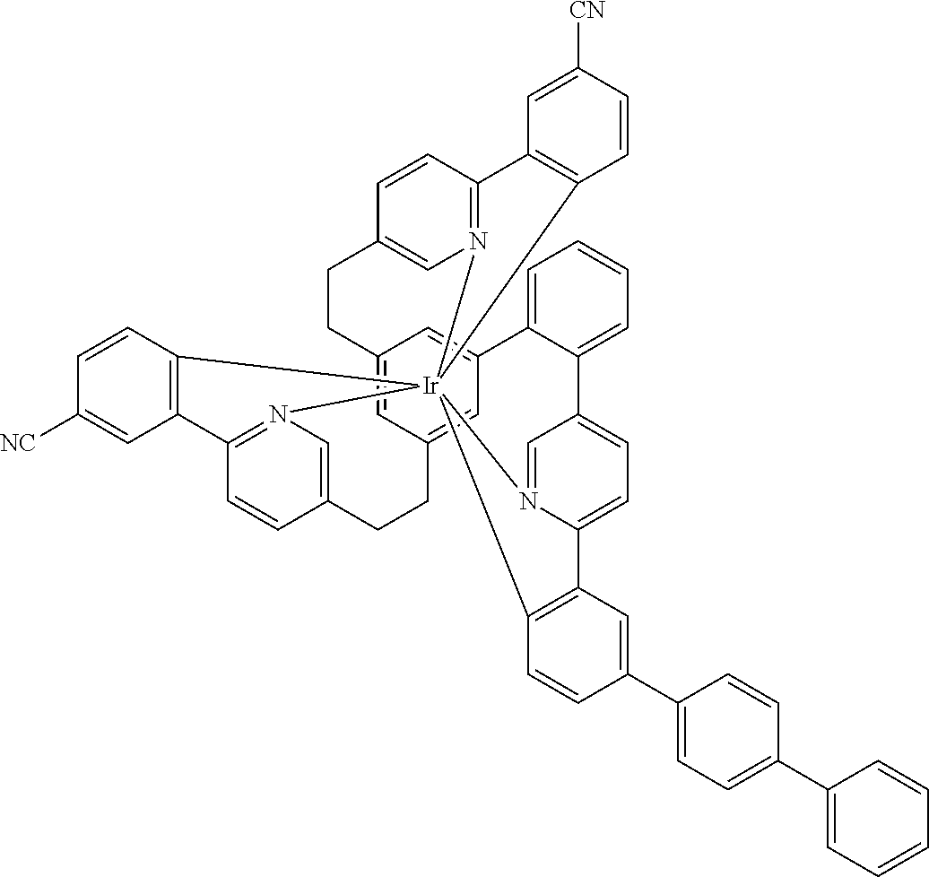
C12=CC3=CC(=C1)C1=CC=CC=C1C1=CC=C4N(=C1)[Ir]15(N6=C(C=CC(=C6)CC3)C3=C1C=CC([CN])=C3)(N1=C(C=CC(=C1)CC2)C1=C5C=CC([CN])=C1)C1=C4C=C(C2=CC=C(C3=CC=CC=C3)C=C2)C=C1
